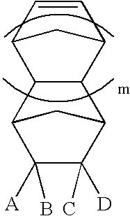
C12C(C3C=CC1C3)C1C([D])(C)C([A])(B)C2C1
